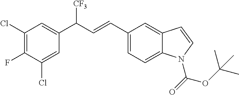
C1(Cl)=C(F)C(Cl)=CC(C(C=CC2=CC=C3C(=C2)C=CN3C(OC(C)(C)C)=O)[CF3])=C1
